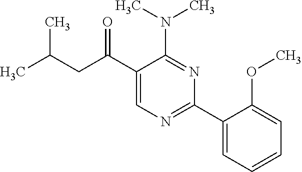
C1(C(CC(C)C)=O)=CN=C(C2=CC=CC=C2OC)N=C1N(C)C
